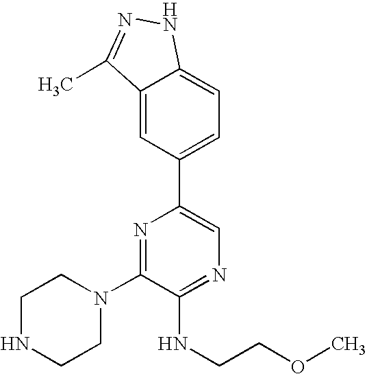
C1(N2CCNCC2)=NC(C2=CC=C3C(=C2)C(C)=NN3)=CN=C1NCCOC
